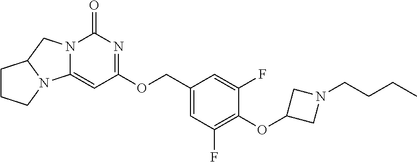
C1(COC2=NC(=O)N3C(=C2)N2C(C3)CCC2)=CC(F)=C(OC2CN(CCCC)C2)C(F)=C1
